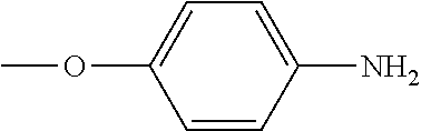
COC1=CC=C(N)C=C1
